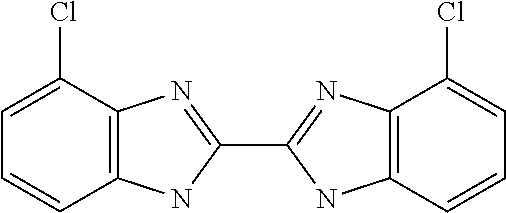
C1(Cl)=CC=CC2=C1N=C(C1=NC3=C(N1)C=CC=C3Cl)N2
